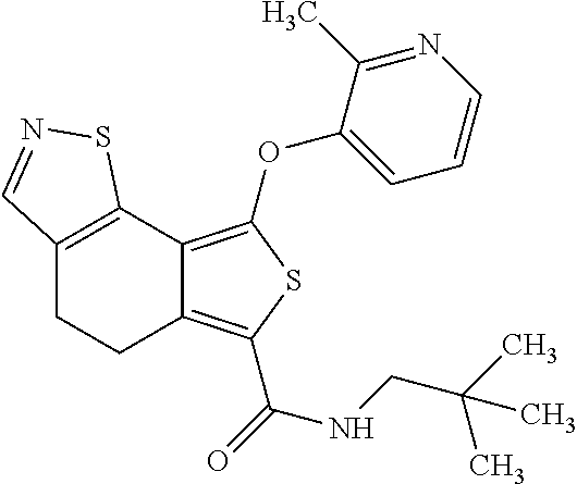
C12=C(C3=C(OC4=CC=CN=C4C)SC(C(=O)NCC(C)(C)C)=C3CC1)SN=C2
